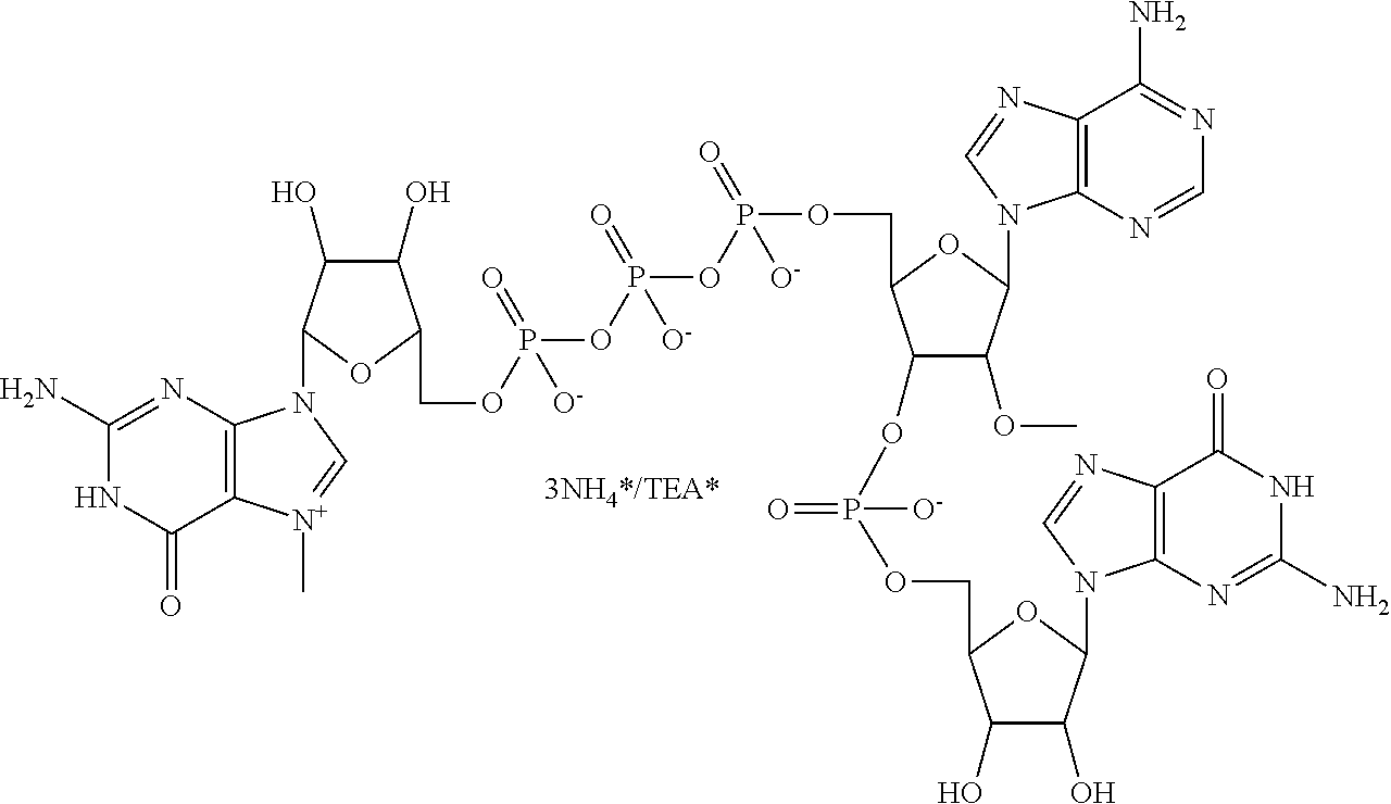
C1(N)=NC2=C(C(=O)N1)[N+](C)=CN2C1C(O)C(O)C(COP(OP(OP(OCC2C(OP(=O)([O-])OCC3C(O)C(O)C(N4C5=C(N=C4)C(=O)NC(N)=N5)O3)C(OC)C(N3C4=C(N=C3)C(N)=NC=N4)O2)(=O)[O-])(=O)[O-])(=O)[O-])O1
